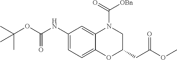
C1(NC(OC(C)(C)C)=O)=CC=C2C(=C1)N(C([OBn])=O)CC(CC(OC)=O)O2
